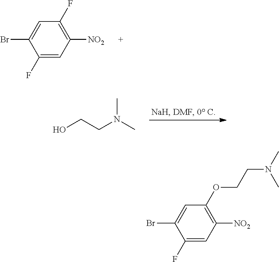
C1(F)=CC([NO2])=C(F)C=C1Br.OCCN(C)C.C1(F)=CC([NO2])=C(OCCN(C)C)C=C1Br
